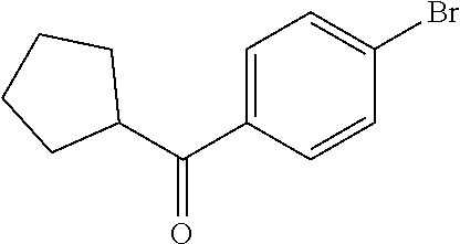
C1=C(Br)C=CC(C(=O)C2CCCC2)=C1
